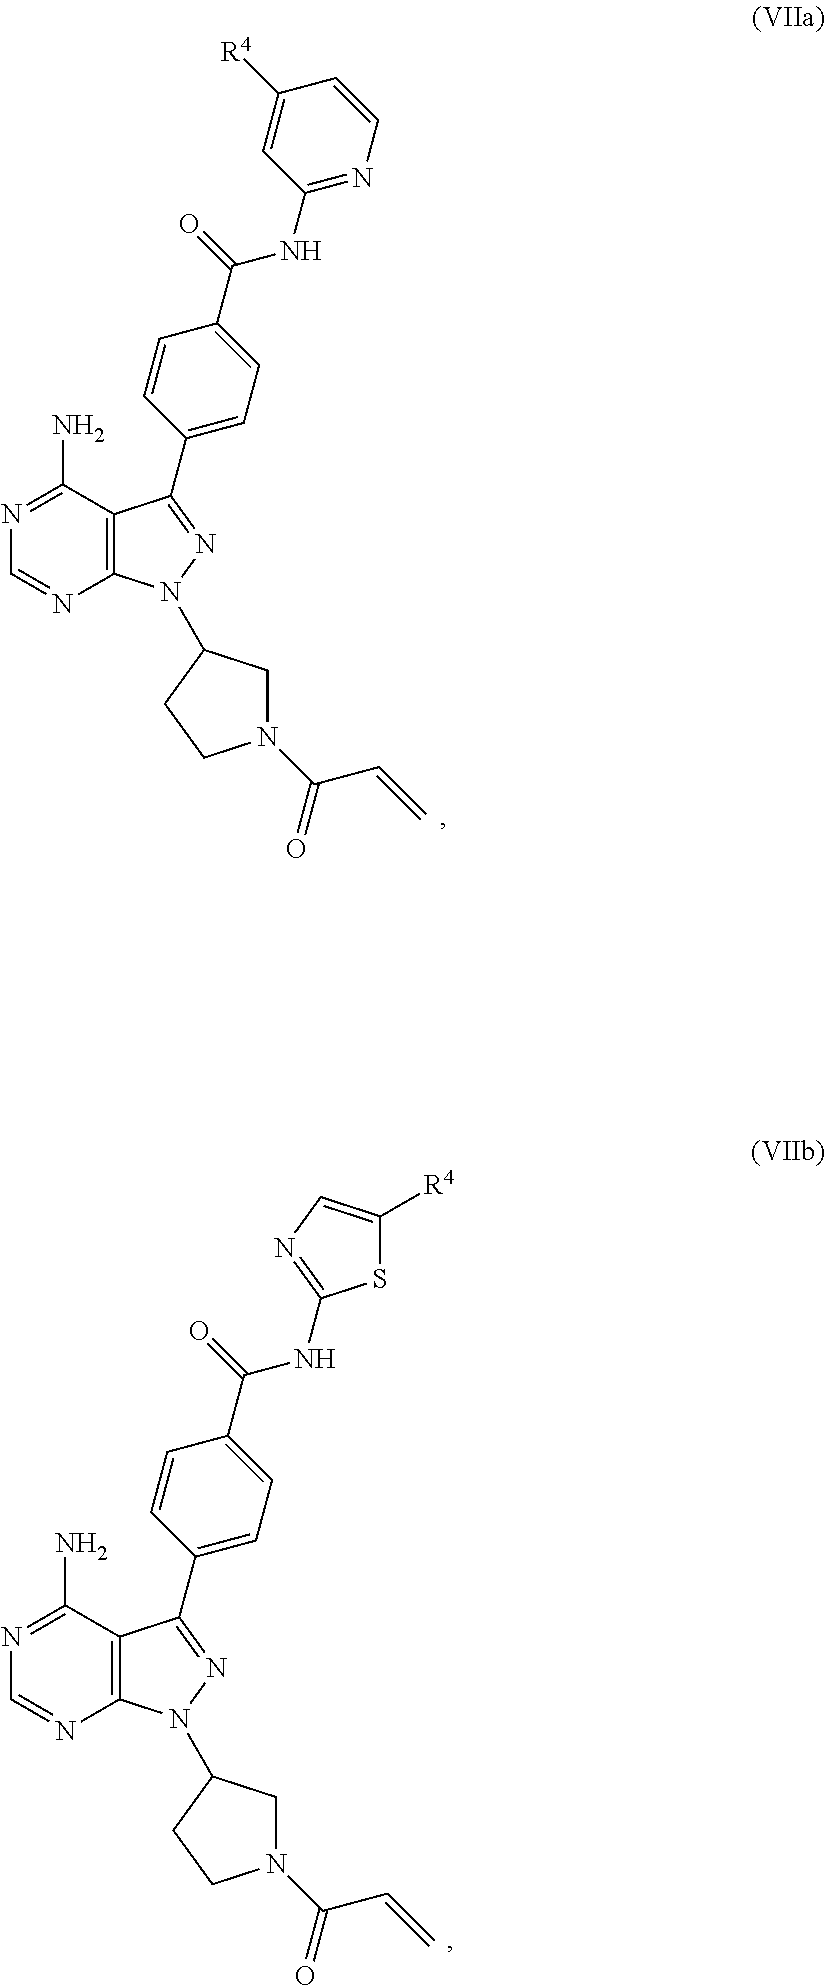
C12=C(C(N)=NC=N1)C(C1=CC=C(C(=O)NC3=NC=CC([R4])=C3)C=C1)=NN2C1CN(C(C=C)=O)CC1.C12=C(C(N)=NC=N1)C(C1=CC=C(C(=O)NC3=NC=C([R4])S3)C=C1)=NN2C1CN(C(C=C)=O)CC1
